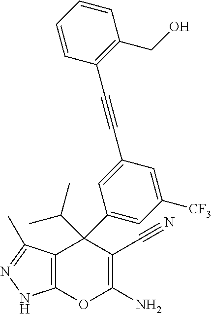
C12=C(C(C)=NN1)C(C1=CC([CF3])=CC(C#CC3=C(CO)C=CC=C3)=C1)(C(C)C)C(C#N)=C(N)O2
